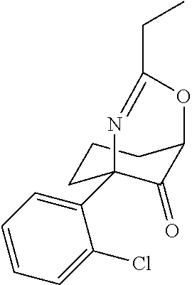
C1CC2(C3=CC=CC=C3Cl)C(=O)C(C1)OC(CC)=N2
